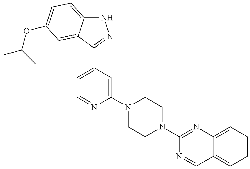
N1C2=CC=C(OC(C)C)C=C2C(C2=CC=NC(N3CCN(C4=NC5=CC=CC=C5C=N4)CC3)=C2)=N1
